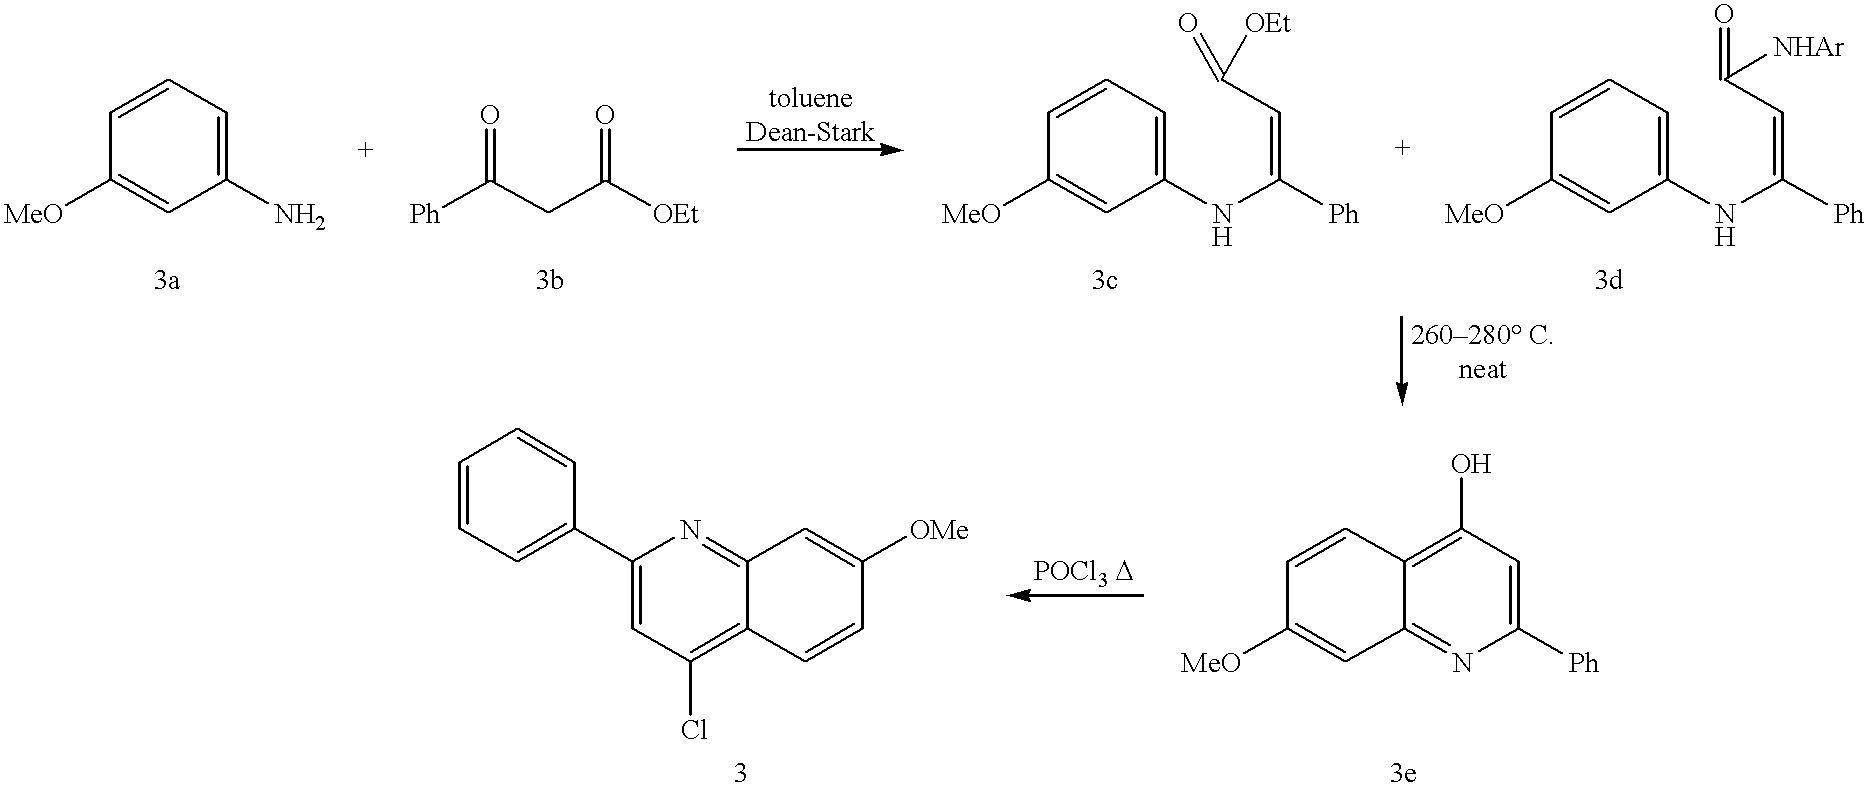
C1(N)=CC=CC([MeO])=C1.[Ph]C(CC([OEt])=O)=O.C1(NC([Ph])=CC([OEt])=O)=CC=CC([MeO])=C1.C1(NC([Ph])=CC(=O)[NHAr])=CC=CC([MeO])=C1.C1([MeO])=CC2=NC([Ph])=CC(O)=C2C=C1.C1=C(C2=CC=CC=C2)N=C2C(=C1Cl)C=CC([OMe])=C2
